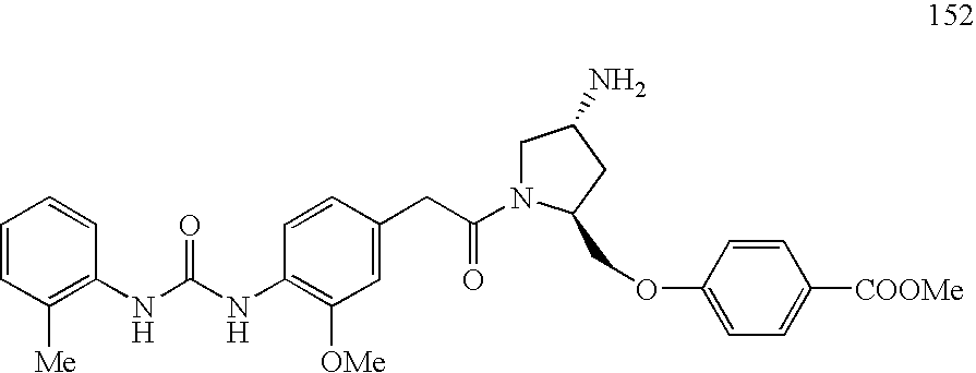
C1=CC([Me])=C(NC(NC2=C([OMe])C=C(CC(=O)N3C(COC4=CC=C([COOMe])C=C4)CC(N)C3)C=C2)=O)C=C1
